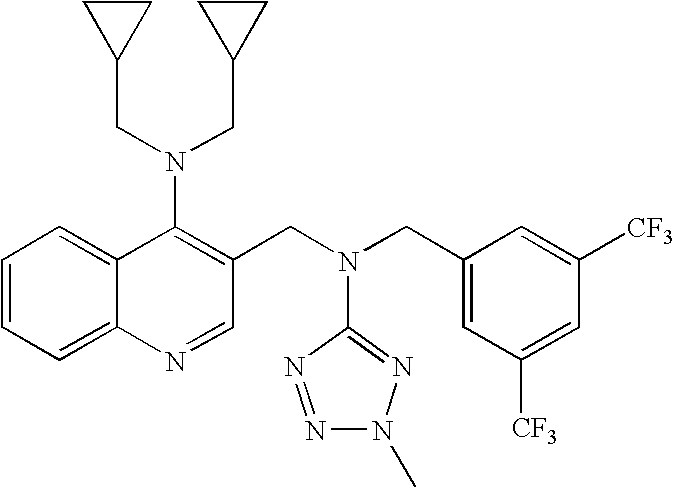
C12=CC=CC=C1C(N(CC1CC1)CC1CC1)=C(CN(CC1=CC([CF3])=CC([CF3])=C1)C1=NN(C)N=N1)C=N2
